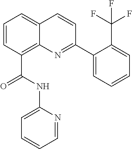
C(C1=C2C(=CC=C1)C=CC(C1=CC=CC=C1C(F)(F)F)=N2)(NC1=CC=CC=N1)=O
